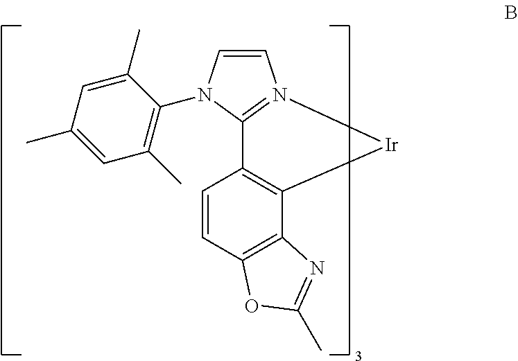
C1=CC2=C(C3=C1C1=N(C=CN1C1=C(C)C=C(C)C=C1C)[Ir]3)N=C(C)O2
